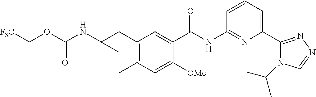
C1(C2CC2NC(=O)OC[F3C])=C(C)C=C([OMe])C(C(NC2=NC(C3=NN=CN3C(C)C)=CC=C2)=O)=C1
